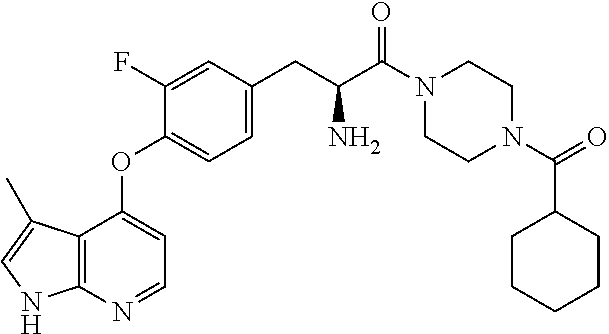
C1CN(C(C2CCCCC2)=O)CCN1C(C(CC1=CC=C(OC2=CC=NC3=C2C(C)=CN3)C(F)=C1)N)=O
